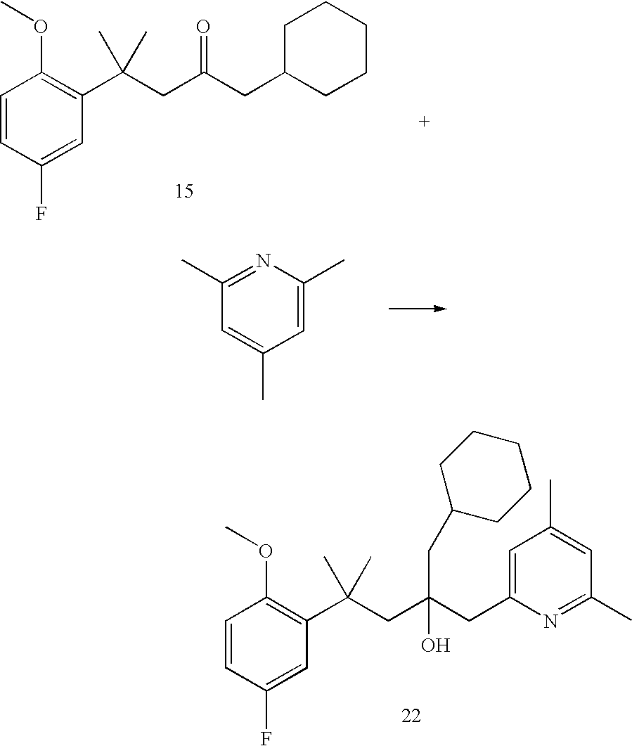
C1=CC(F)=CC(C(C)(CC(CC2CCCCC2)=O)C)=C1OC.C1=CC(F)=CC(C(C)(CC(CC2=CC(C)=CC(C)=N2)(CC2CCCCC2)O)C)=C1OC.C1(C)=NC(C)=CC(C)=C1
